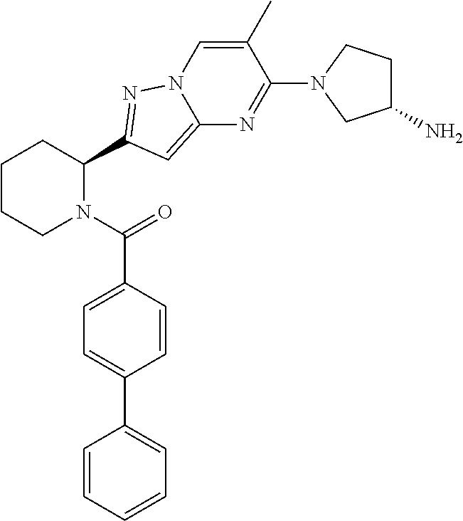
C1CCN(C(=O)C2=CC=C(C3=CC=CC=C3)C=C2)C(C2=NN3C=C(C)C(N4CC(N)CC4)=NC3=C2)C1
